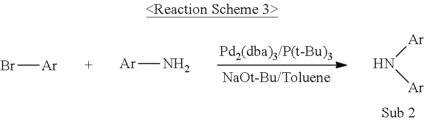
[Ar]N[Ar].Br[Ar].[Ar]N
